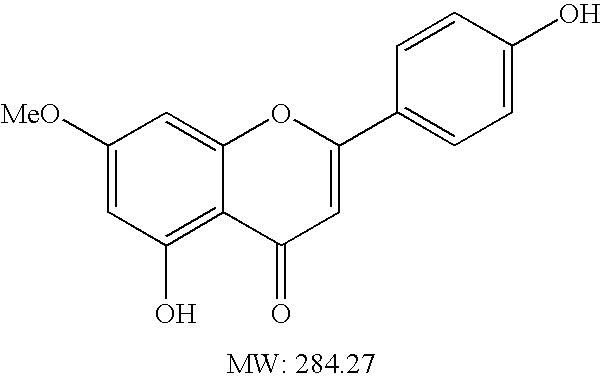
C1([MeO])=CC(O)=C2C(=C1)OC(C1=CC=C(O)C=C1)=CC2=O
